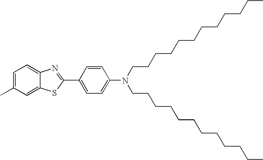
C1=C(C)C=C2C(=C1)N=C(C1=CC=C(N(CCCCCCCCCCCC)CCCCCCCCCCCC)C=C1)S2
